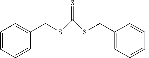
C1=CC=CC(CSC(SCC2=CC=CC=C2)=S)=C1
